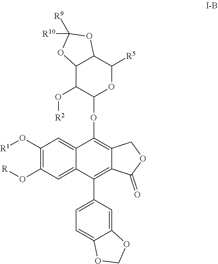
C1(O[R1])=C(O[R])C=C2C(=C1)C(OC1OC([R5])C3C(C1O[R2])OC([R9])([R10])O3)=C1C(=C2C2=CC=C3C(=C2)OCO3)C(=O)OC1
